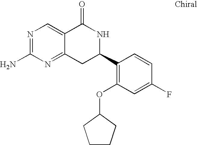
N1=C(N)N=C2C(=C1)C(=O)NC(C1=C(OC3CCCC3)C=C(F)C=C1)C2
